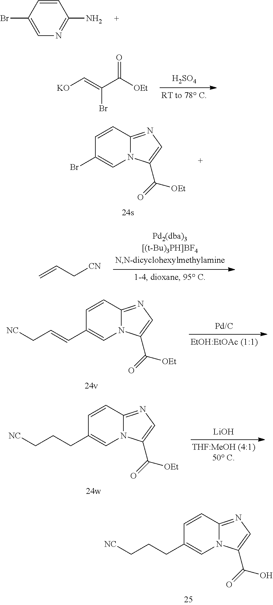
C1(Br)=CN=C(N)C=C1.[H2SO4].[KO]C=C(C([OEt])=O)Br.C1=CC2=NC=C(C([OEt])=O)N2C=C1Br.C1=CC2=NC=C(C([OEt])=O)N2C=C1C=CC[NC].[LiOH].C1=CC2=NC=C(C([OEt])=O)N2C=C1CCC[NC].C1=CC2=NC=C(C(O)=O)N2C=C1CCC[NC].C=CC[CN]
